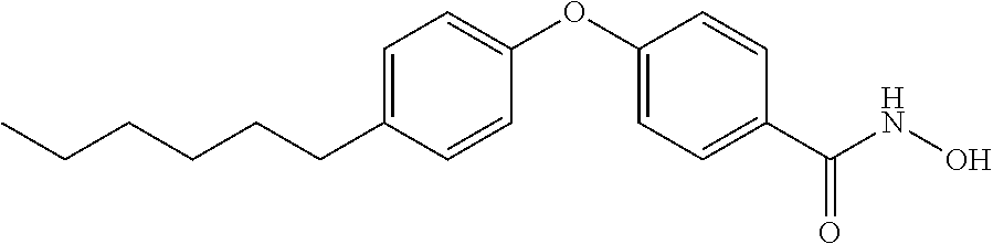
C1=C(CCCCCC)C=CC(OC2=CC=C(C(NO)=O)C=C2)=C1
